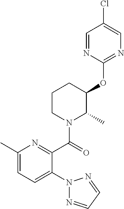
C1(C(N2C(C)C(OC3=NC=C(Cl)C=N3)CCC2)=O)=NC(C)=CC=C1N1N=CC=N1
